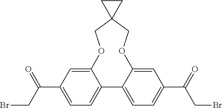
C12=CC(C(CBr)=O)=CC=C1C1=CC=C(C(=O)CBr)C=C1OCC1(CO2)CC1
